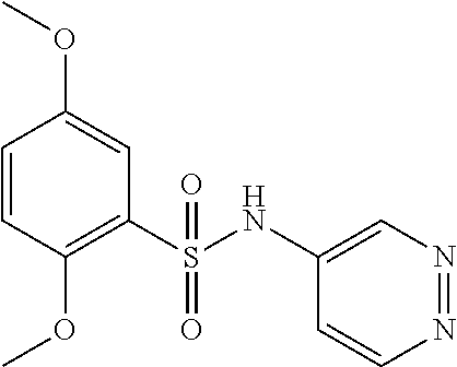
C1=CC(OC)=C(S(NC2=CN=NC=C2)(=O)=O)C=C1OC
